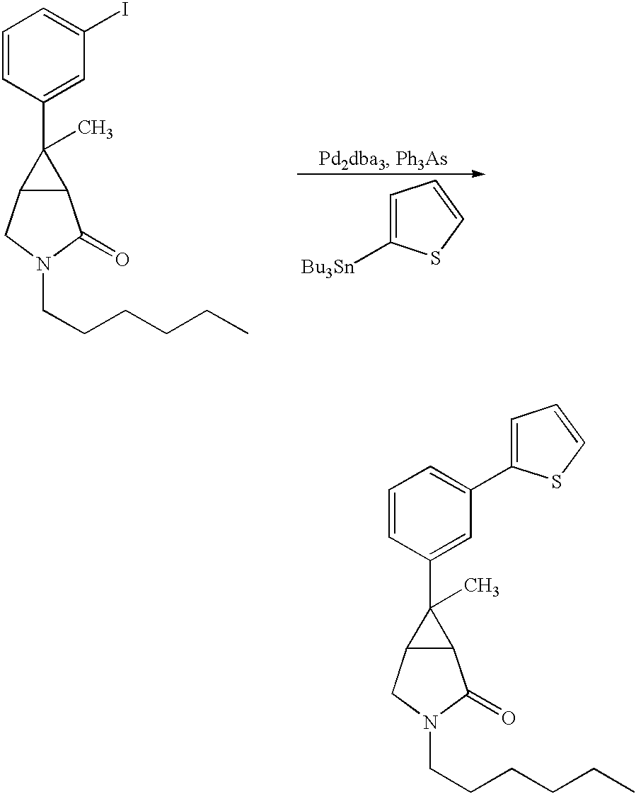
C1=CC(C2(C)C3C2C(=O)N(CCCCCC)C3)=CC(C2=CC=CS2)=C1.C1=C([Bu3Sn])SC=C1.C1=CC(C2(C)C3C2C(=O)N(CCCCCC)C3)=CC(I)=C1
